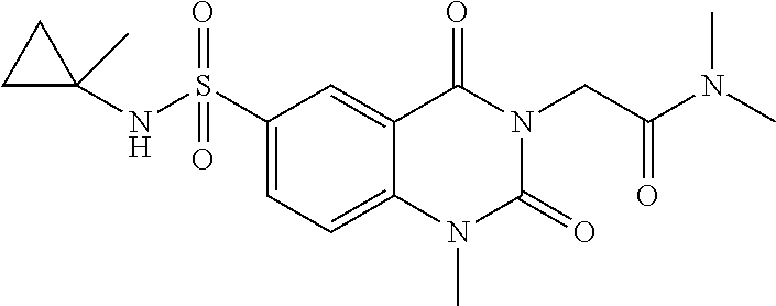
C1(S(NC2(C)CC2)(=O)=O)=CC=C2C(=C1)C(=O)N(CC(=O)N(C)C)C(=O)N2C
